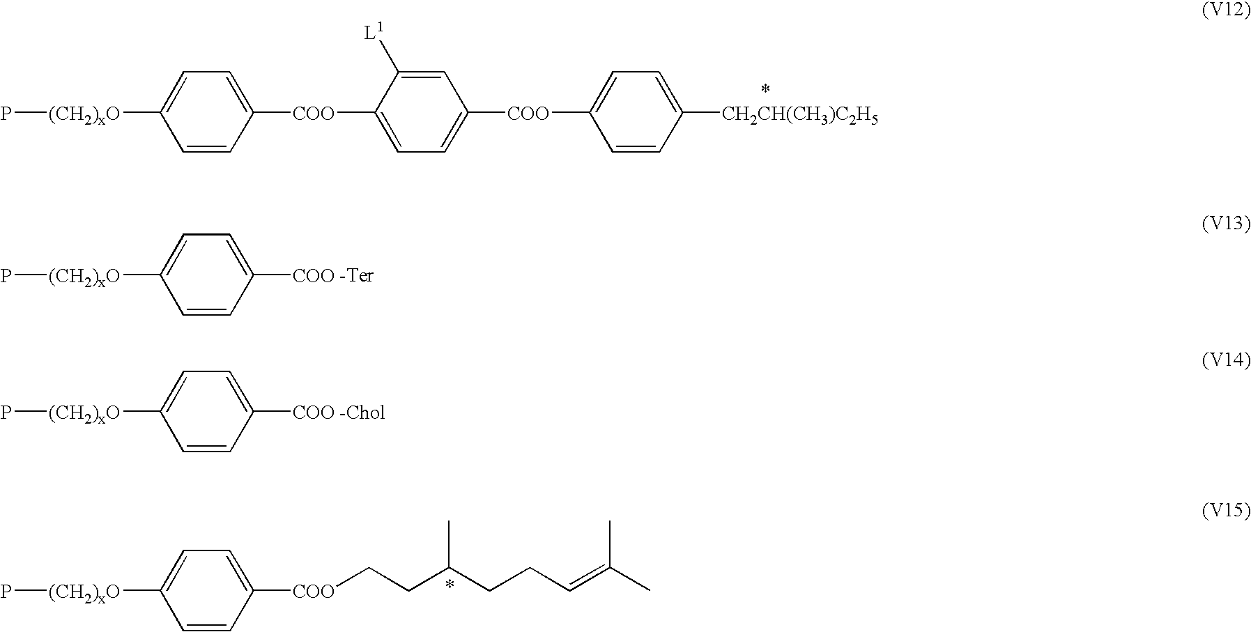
P[(CH2)xO]C1=CC=C([COO])C=C1.P[(CH2)xO]C1=CC=C([COO])C=C1.P[(CH2)xO]C1=CC=C([COO]CCC(CCC=C(C)C)C)C=C1.P[(CH2)xO]C1=CC=C([COO]C2=CC=C([COO]C3=CC=C([CH2CH(CH3)C2H5])C=C3)C=C2[L1])C=C1
